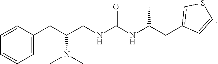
C1=CC=CC=C1CC(CNC(NC(CC1=CSC=C1)C)=O)N(C)C
